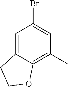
C12=CC(Br)=CC(C)=C1OCC2
